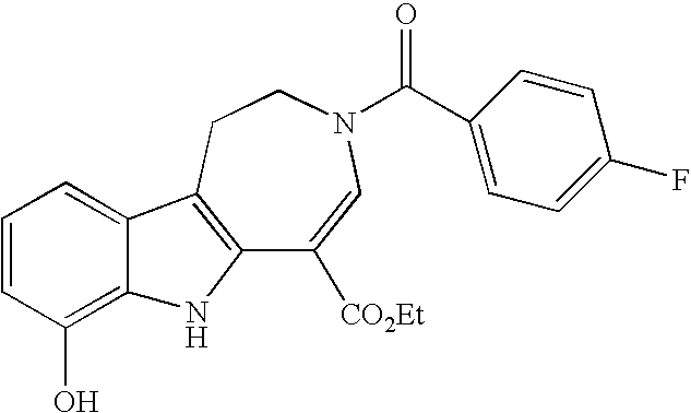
C12=C(CCN(C(C3=CC=C(F)C=C3)=O)C=C1[CO2Et])C1=CC=CC(O)=C1N2
